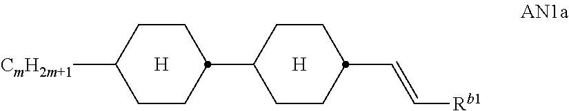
C1CC(C2CCC(C=C[Rb1])CC2)CCC1[CmH2m+1].[H].[H]
